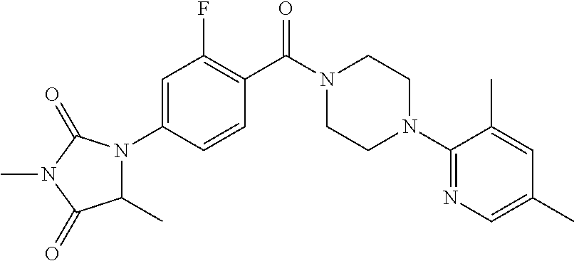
C1=C(N2C(C)C(=O)N(C)C2=O)C=CC(C(N2CCN(C3=NC=C(C)C=C3C)CC2)=O)=C1F
